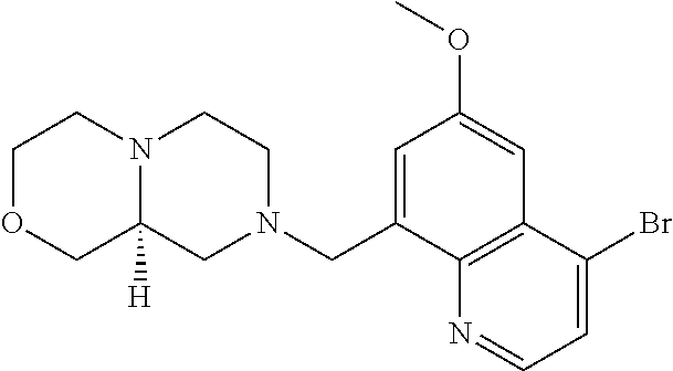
C1OCC2([H])N(C1)CCN(CC1=CC(OC)=CC3=C1N=CC=C3Br)C2
